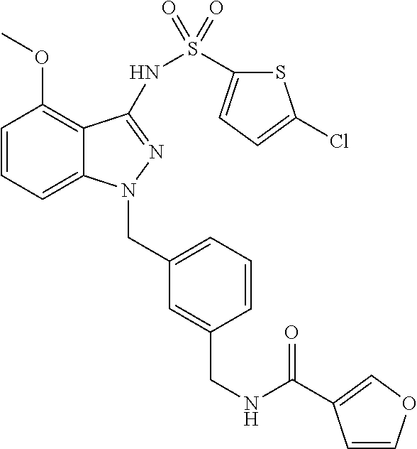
C1=CC=C2C(=C1OC)C(NS(C1=CC=C(Cl)S1)(=O)=O)=NN2CC1=CC=CC(CNC(=O)C2=COC=C2)=C1
